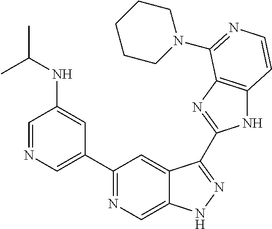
C1=NC=C(C2=NC=C3C(=C2)C(C2=NC4=C(N2)C=CN=C4N2CCCCC2)=NN3)C=C1NC(C)C
